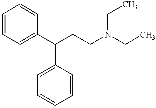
C1=CC=CC(C(CCN(CC)CC)C2=CC=CC=C2)=C1
